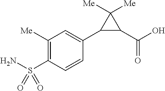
C1([Me])=C(S(N)(=O)=O)C=CC(C2C(C(=O)O)C2([Me])[Me])=C1
